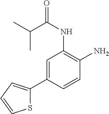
C1=C(C2=CC=CS2)C=CC(N)=C1NC(=O)C(C)C
